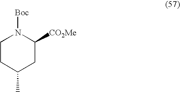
N1([Boc])CCC(C)CC1[CO2Me]
